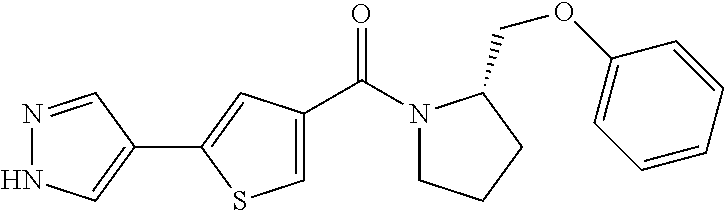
N1=CC(C2=CC(C(N3CCCC3COC3=CC=CC=C3)=O)=CS2)=CN1
